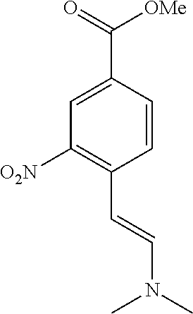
C1([O2N])=C(C=CN(C)C)C=CC(C(=O)[OMe])=C1
